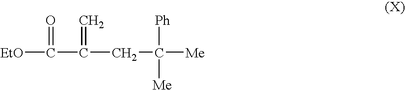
[EtO]C(=O)C(=C)CC([Me])([Me])[Ph]
